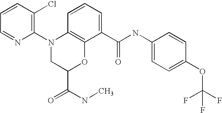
C1(N2CC(C(=O)NC)OC3=C2C=CC=C3C(NC2=CC=C(OC(F)(F)F)C=C2)=O)=C(Cl)C=CC=N1
